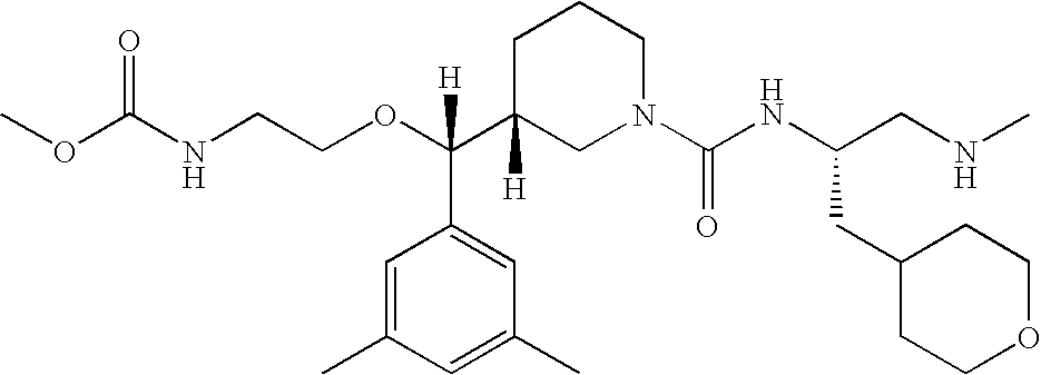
O=C(NCCOC(C1([H])CN(C(NC(CNC)CC2CCOCC2)=O)CCC1)(C1=CC(C)=CC(C)=C1)[H])OC
